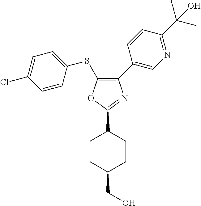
C1=CC(SC2=C(C3=CN=C(C(C)(C)O)C=C3)N=C(C3CCC(CO)CC3)O2)=CC=C1Cl
